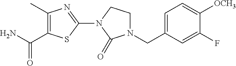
C1(CN2CCN(C3=NC(C)=C(C(N)=O)S3)C2=O)=CC=C([OCH3])C(F)=C1
